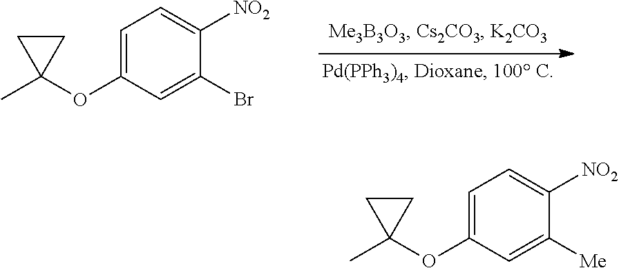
C1=C(OC2(C)CC2)C=C(Br)C([NO2])=C1.C1=C(OC2(C)CC2)C=C([Me])C([NO2])=C1
